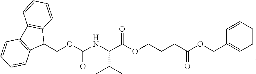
C1(COC(CCCOC(C(NC(OCC2C3=C(C4=C2C=CC=C4)C=CC=C3)=O)C(C)C)=O)=O)=CC=CC=C1
